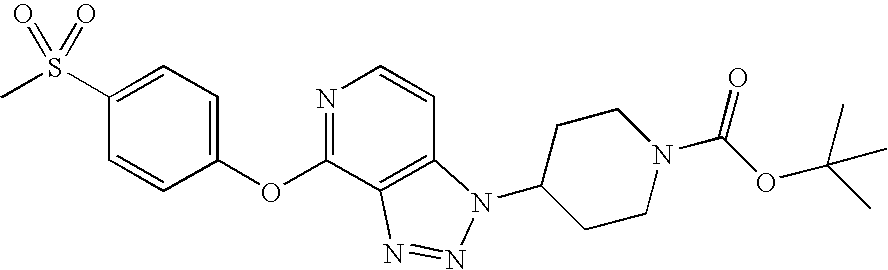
N1=C(OC2=CC=C(S(C)(=O)=O)C=C2)C2=C(C=C1)N(C1CCN(C(OC(C)(C)C)=O)CC1)N=N2
